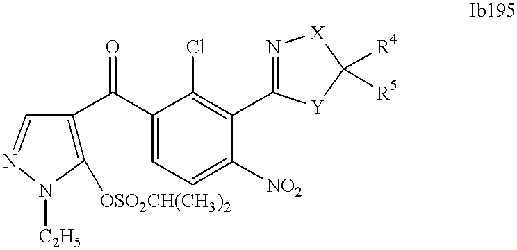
C1([OSO2CH(CH3)2])=C(C(C2=CC=C([NO2])C(C3=N[X]C([R4])([R5])[Y]3)=C2Cl)=O)C=NN1[C2H5]
